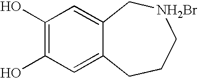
C1(O)=C(O)C=C2C(=C1)C[NH2Br]CCC2
